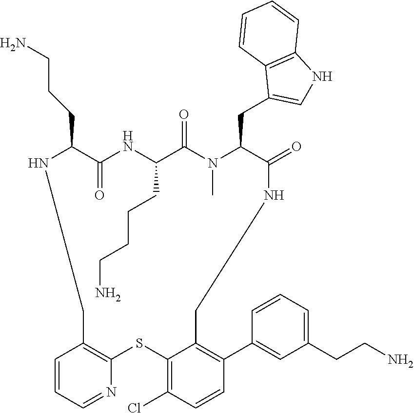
N1C(CCCN)C(=O)NC(CCCCN)C(=O)N(C)C(CC2=CNC3=C2C=CC=C3)C(=O)NCC2=C(C3=CC(CCN)=CC=C3)C=CC(Cl)=C2SC2=C(C1)C=CC=N2
